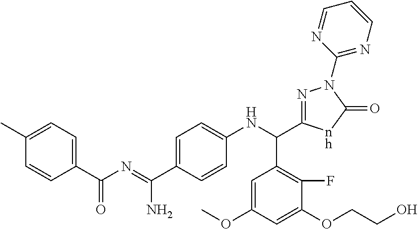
C1=C(C(=NC(=O)C2=CC=C(C)C=C2)N)C=CC(NC(C2=C(F)C(OCCO)=CC(OC)=C2)C2=NN(C3=NC=CC=N3)C(=O)[nh]2)=C1
